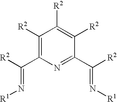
C1([R2])=C(C(=N[R1])[R2])N=C(C(=N[R1])[R2])C([R2])=C1[R2]
